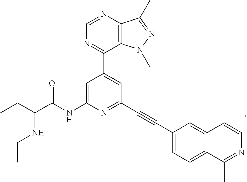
N(C(CC)C(NC1=CC(C2=NC=NC3=C2N(C)N=C3C)=CC(C#CC2=CC=C3C(=C2)C=CN=C3C)=N1)=O)CC
